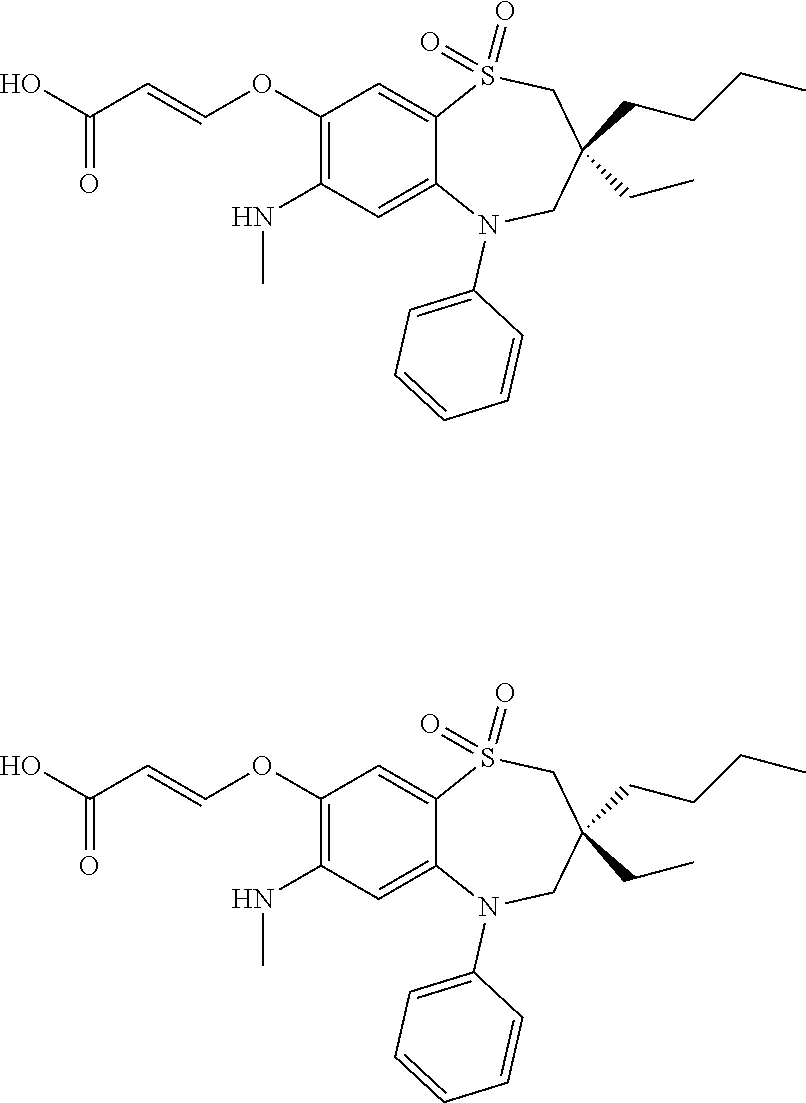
OC(=O)C=COC1=C(NC)C=C2C(=C1)S(=O)(=O)CC(CC)(CCCC)CN2C1=CC=CC=C1.OC(=O)C=COC1=C(NC)C=C2C(=C1)S(=O)(=O)CC(CC)(CCCC)CN2C1=CC=CC=C1
